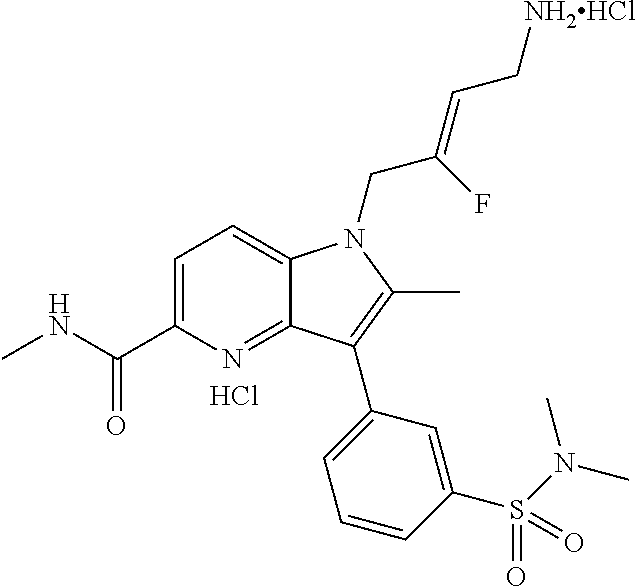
C1=C(C(NC)=O)N=C2C(=C1)N(CC(=CC[NH2HCl])F)C(C)=C2C1=CC=CC(S(N(C)C)(=O)=O)=C1.Cl
